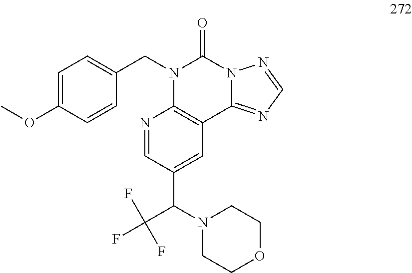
C1=C(OC)C=CC(CN2C(=O)N3C(=NC=N3)C3=C2N=CC(C(C(F)(F)F)N2CCOCC2)=C3)=C1
